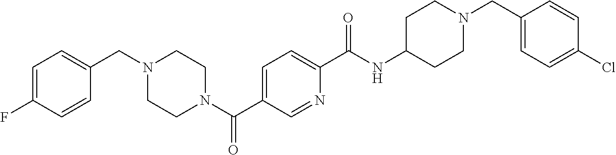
N1(C(C2=CC=C(C(NC3CCN(CC4=CC=C(Cl)C=C4)CC3)=O)N=C2)=O)CCN(CC2=CC=C(F)C=C2)CC1
